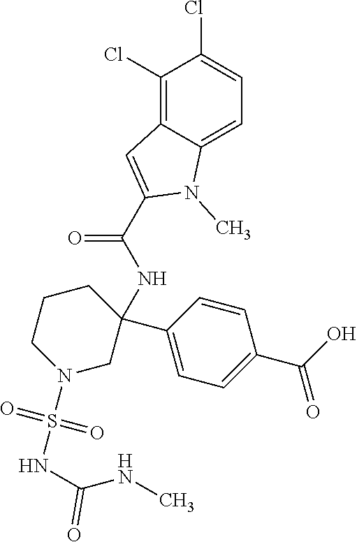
C1(Cl)=C2C(=CC=C1Cl)N(C)C(C(NC1(C3=CC=C(C(O)=O)C=C3)CCCN(S(NC(NC)=O)(=O)=O)C1)=O)=C2
